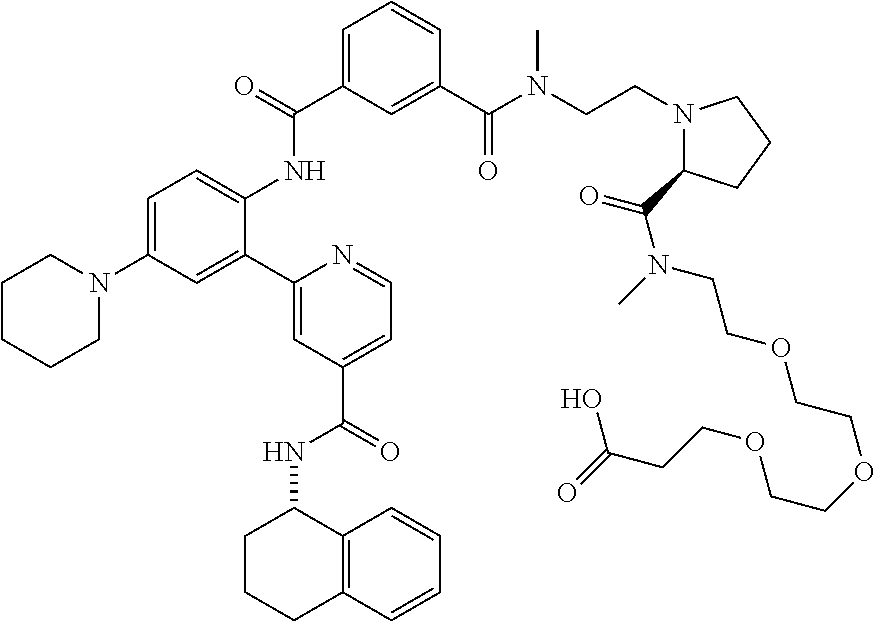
C1=C(N2CCCCC2)C=C(C2=CC(C(=O)NC3CCCC4=C3C=CC=C4)=CC=N2)C(NC(C2=CC=CC(C(N(CCN3C(C(=O)N(C)CCOCCOCCOCCC(=O)O)CCC3)C)=O)=C2)=O)=C1
